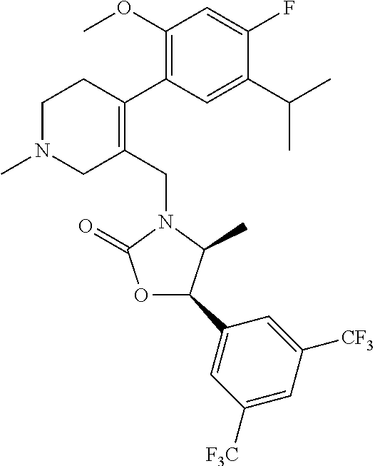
C1N(C)CC(CN2C(=O)OC(C3=CC([F3C])=CC([CF3])=C3)C2C)=C(C2=C(OC)C=C(F)C(C(C)C)=C2)C1
